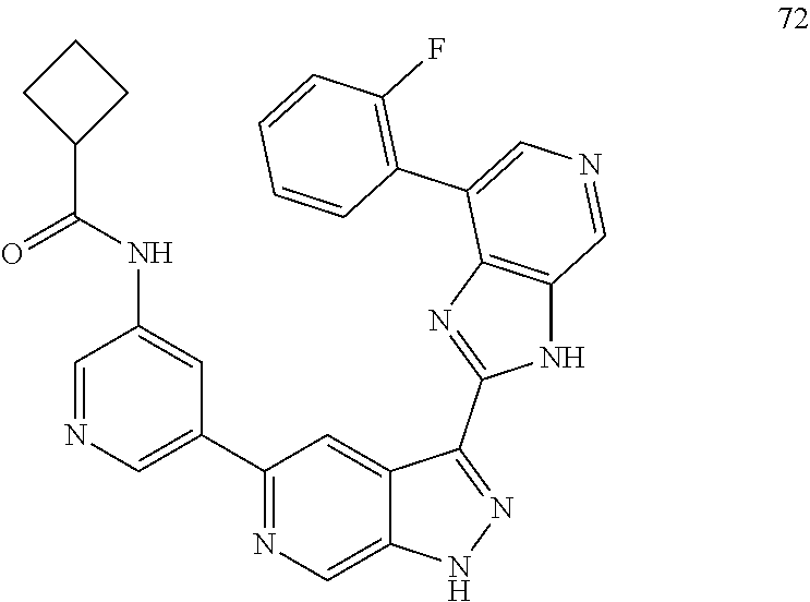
C1=NC=C(C2=NC=C3C(=C2)C(C2=NC4=C(N2)C=NC=C4C2=C(F)C=CC=C2)=NN3)C=C1NC(C1CCC1)=O
